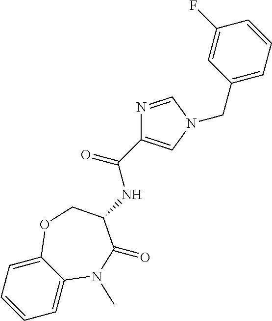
C1=CC=C2C(=C1)N(C)C(=O)C(NC(=O)C1=CN(CC3=CC=CC(F)=C3)C=N1)CO2
